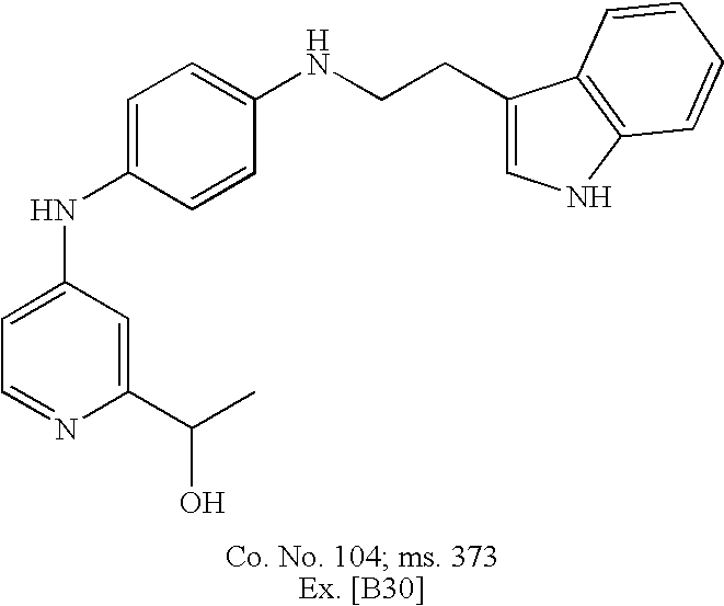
C1=C(NC2=CC=C(NCCC3=CNC4=C3C=CC=C4)C=C2)C=C(C(O)C)N=C1
